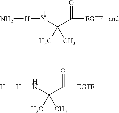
[H](NC(C([EGTF])=O)(C)C)N.[H](NC(C([EGTF])=O)(C)C)[H]
